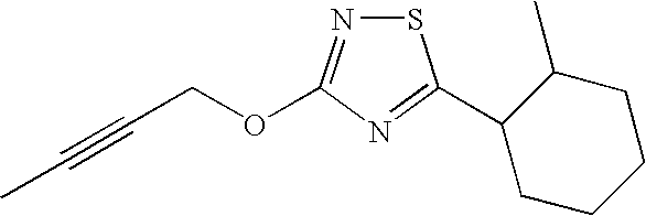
S1N=C(OCC#CC)N=C1C1CCCCC1C
